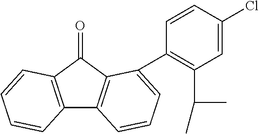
C12=C(C(=O)C3=C1C=CC=C3C1=C(C(C)C)C=C(Cl)C=C1)C=CC=C2
